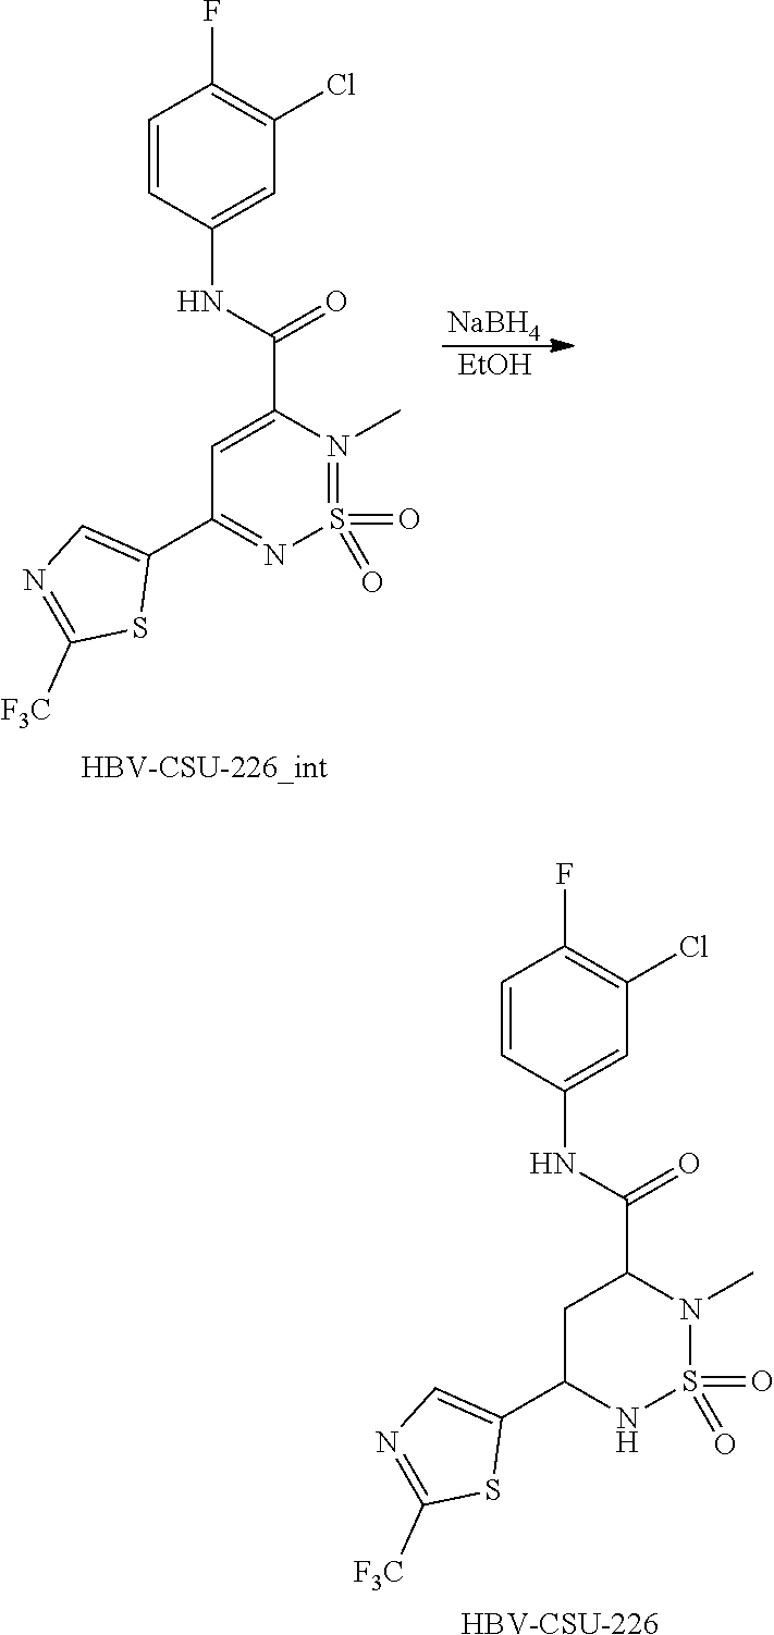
[NaBH4].[EtOH].C1=CC(NC(C2=CC(C3=CN=C([F3C])S3)=NS(=O)(=O)=N2C)=O)=CC(Cl)=C1F.C1=CC(NC(C2CC(C3=CN=C([F3C])S3)NS(=O)(=O)N2C)=O)=CC(Cl)=C1F.[HBV-CSU-226]
